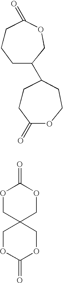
C1CCC(C2CCC(=O)OCC2)COC1=O.O1CC2(COC1=O)COC(=O)OC2
